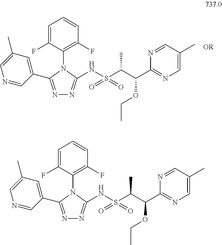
S(=O)(=O)(C(C)C(C1=NC=C(C)C=N1)OCC)NC1=NN=C(C2=CC(C)=CN=C2)N1C1=C(F)C=CC=C1F.S(=O)(=O)(C(C)C(C1=NC=C(C)C=N1)OCC)NC1=NN=C(C2=CC(C)=CN=C2)N1C1=C(F)C=CC=C1F
